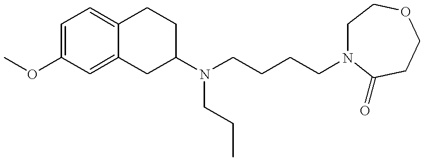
C1=C(OC)C=C2C(=C1)CCC(N(CCCCN1CCOCCC1=O)CCC)C2
